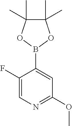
C1(F)=CN=C(OC)C=C1B1OC(C)(C)C(C)(C)O1
